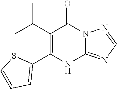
C12=NC=NN1C(=O)C(C(C)C)=C(C1=CC=CS1)N2
